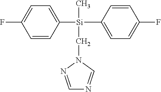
C1=NN(C[Si](C2=CC=C(F)C=C2)(C)C2=CC=C(F)C=C2)C=N1
